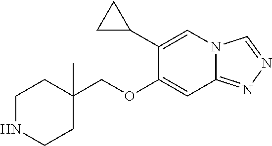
O(CC1(C)CCNCC1)C1=CC2=NN=CN2C=C1C1CC1
